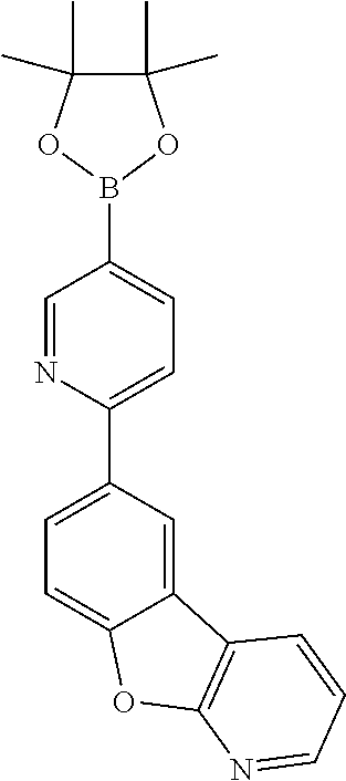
C1(C2=CC=C(B3OC(C)(C)C(C)(C)O3)C=N2)=CC=C2C(=C1)C1=C(O2)N=CC=C1
